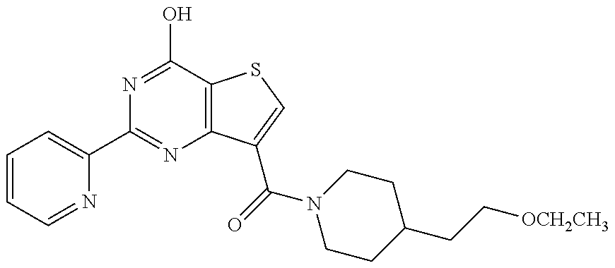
C1(C2=NC3=C(C(O)=N2)SC=C3C(=O)N2CCC(CC[OCH2CH3])CC2)=CC=CC=N1
